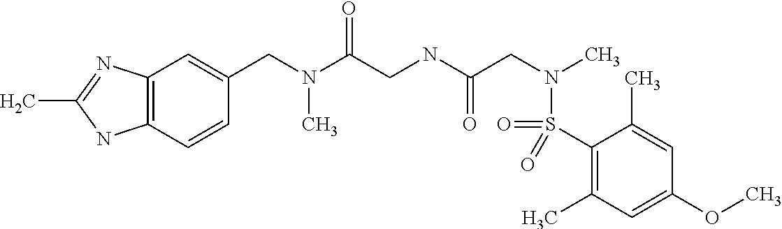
C1(CN(C(CNC(CN(C)S(C2=C(C)C=C(OC)C=C2C)(=O)=O)=O)=O)C)=CC2=C(C=C1)NC(C)=N2
